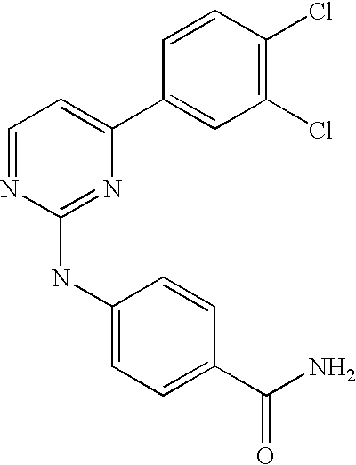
C1(C2=CC=NC(NC3=CC=C(C(N)=O)C=C3)=N2)=CC(Cl)=C(Cl)C=C1
